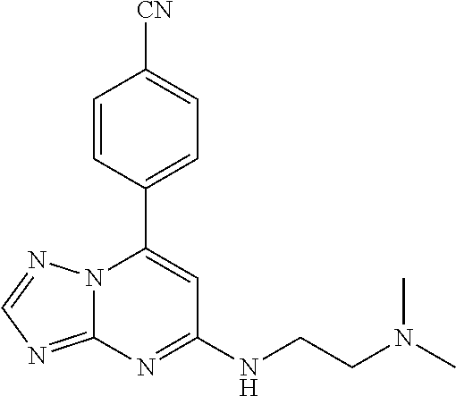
C12=NC=NN1C(C1=CC=C([CN])C=C1)=CC(NCCN(C)C)=N2
